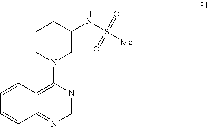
C1CN(C2=C3C(=NC=N2)C=CC=C3)CC(NS([Me])(=O)=O)C1
